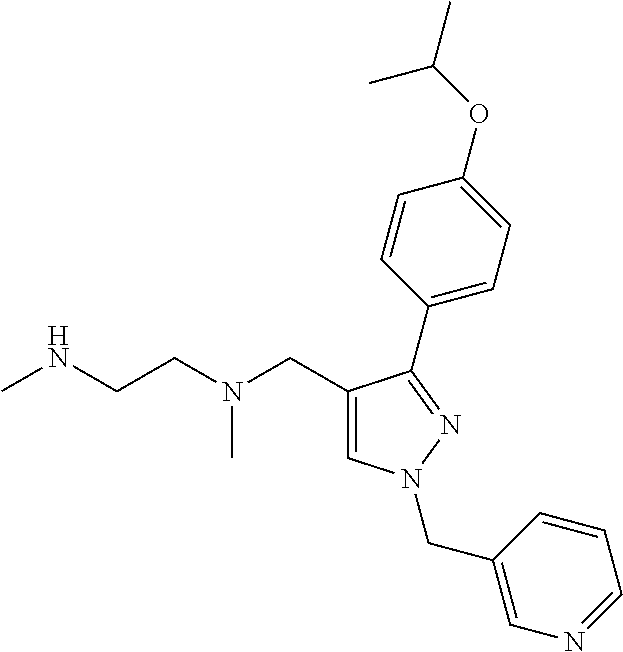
C1=C(CN(CCNC)C)C(C2=CC=C(OC(C)C)C=C2)=NN1CC1=CN=CC=C1
